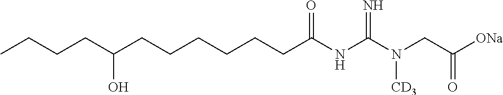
C(CC(NC(N(CC([ONa])=O)[CD3])=N)=O)CCCCC(CCCC)O
